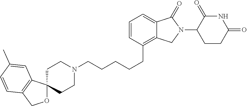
C(CC1=C2C(=CC=C1)C(=O)N(C1C(=O)NC(=O)CC1)C2)CCCN1CCC2(CC1)OCC1=C2C=C(C)C=C1
